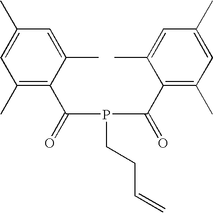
C1(C)=C(C(=O)P(C(=O)C2=C(C)C=C(C)C=C2C)CCC=C)C(C)=CC(C)=C1
